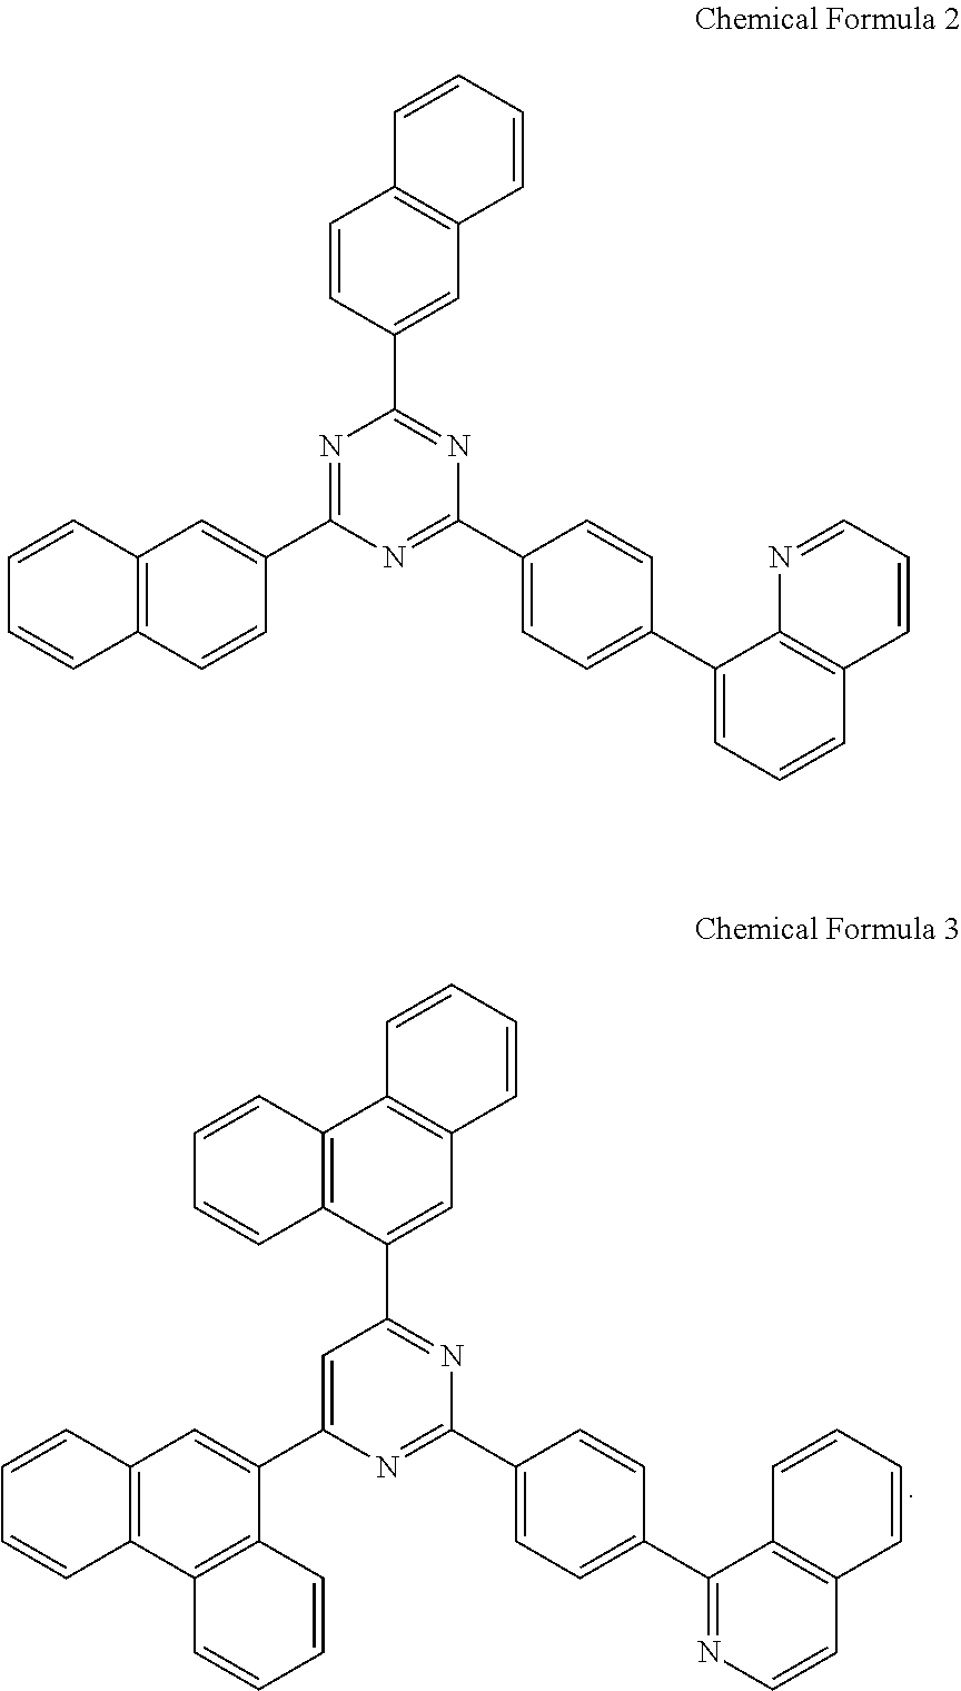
C1=CC2=C(C=C1)C1=C(C(C3=CC(C4=CC5=C(C6=C4C=CC=C6)C=CC=C5)=NC(C4=CC=C(C5=NC=CC6=C5C=CC=C6)C=C4)=N3)=C2)C=CC=C1.C1=CC2=C(C=C1)C=CC(C1=NC(C3=CC4=C(C=C3)C=CC=C4)=NC(C3=CC=C(C4=CC=CC5=C4N=CC=C5)C=C3)=N1)=C2
